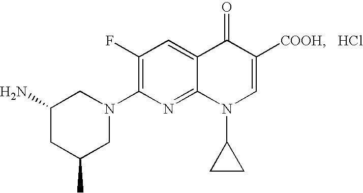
C1(C)CN(C2=C(F)C=C3C(=N2)N(C2CC2)C=C([COOH])C3=O)CC(N)C1.Cl
